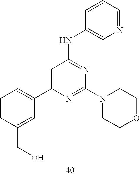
C1=CC(CO)=CC(C2=CC(NC3=CN=CC=C3)=NC(N3CCOCC3)=N2)=C1
